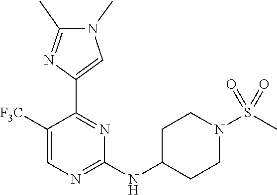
C1([F3C])=CN=C(NC2CCN(S(C)(=O)=O)CC2)N=C1C1=CN(C)C(C)=N1
